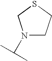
N1(C(C)C)CCSC1
